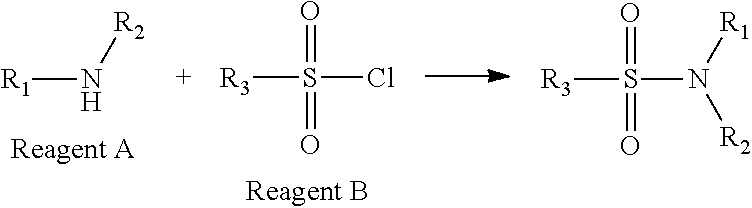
[R3]S(=O)(=O)Cl.[R1]N[R2].N(S([R3])(=O)=O)([R1])[R2]
